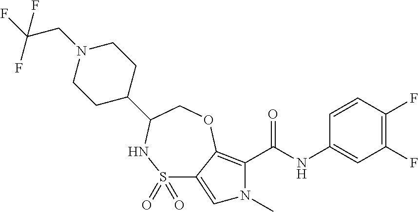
C1(F)=C(F)C=CC(NC(=O)C2=C3C(=CN2C)S(=O)(=O)NC(C2CCN(CC(F)(F)F)CC2)CO3)=C1
